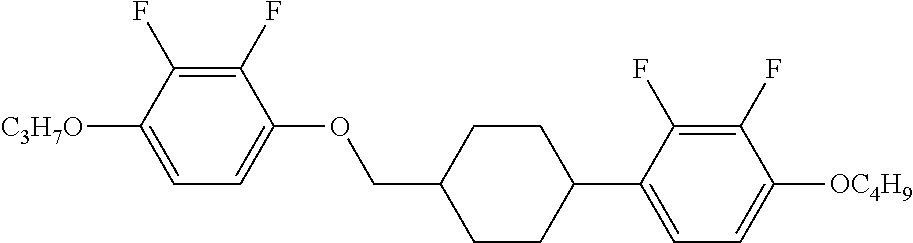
C1(F)=C(F)C([C3H7O])=CC=C1OCC1CCC(C2=CC=C([OC4H9])C(F)=C2F)CC1
